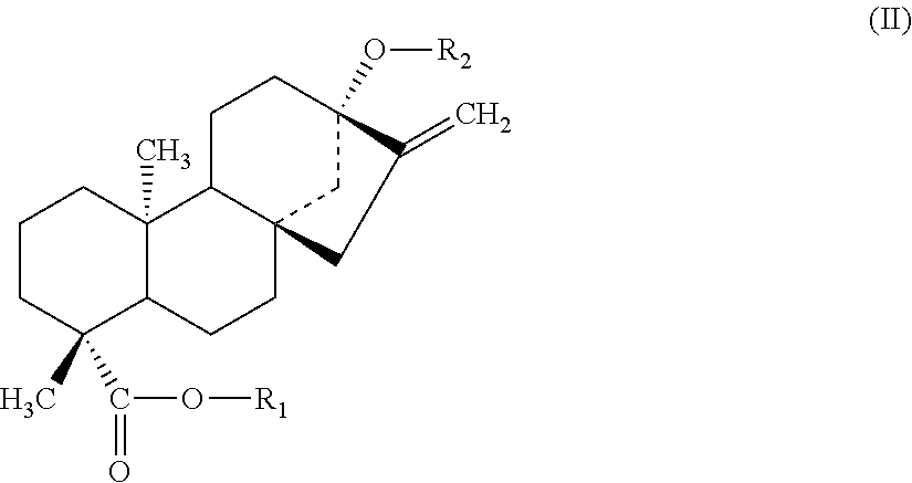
C1CC(C)(C(=O)O[R1])C2C(C)(C1)C1C3(CC2)CC(O[R2])(CC1)C(=C)C3
